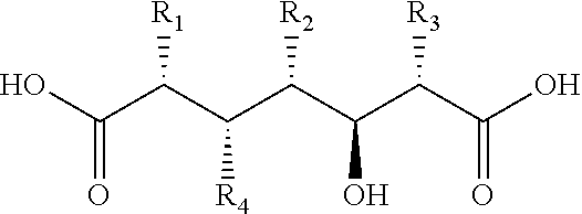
OC(C(C(C(C(C(C(O)=O)[R3])O)[R2])[R4])[R1])=O
